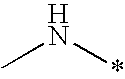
CN*
